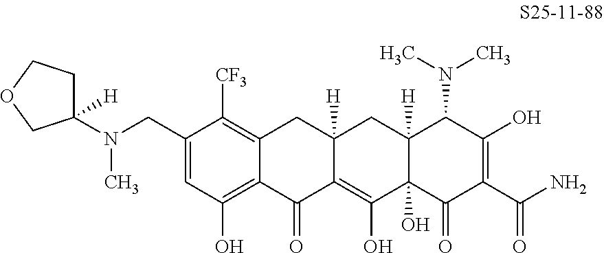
N(CC1=CC(O)=C2C(=C1[CF3])CC1([H])C(=C(O)C3(O)C([H])(C1)C(N(C)C)C(O)=C(C(N)=O)C3=O)C2=O)(C)C1([H])CCOC1
